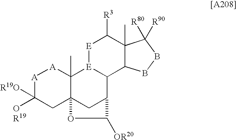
[A]1C([R19O])([OR19])CC23C(C)([A]1)[E]1C(C(C2)C([OR20])O3)C2C(C)(C([R3])[E]1)C([R80])([R90])BB2
